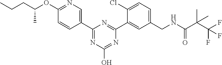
C1(OC(CCC)C)=NC=C(C2=NC(O)=NC(C3=CC(CNC(C(C(F)(F)F)(C)C)=O)=CC=C3Cl)=N2)C=C1
